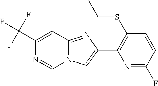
C1(C(F)(F)F)=CC2=NC(C3=C(SCC)C=CC(F)=N3)=CN2C=N1
